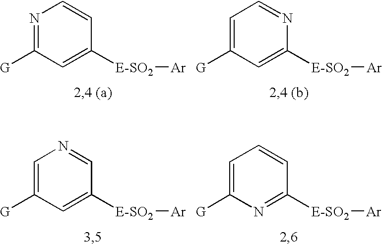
N1=C([G])C=C([E-SO2][Ar])C=C1.C1=C([G])C=C([E-SO2][Ar])N=C1.C1=C([G])C=C([E-SO2][Ar])C=N1.C1=C([G])N=C([E-SO2][Ar])C=C1
